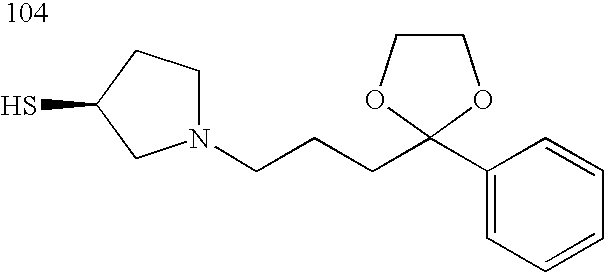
C1N(CCCC2(C3=CC=CC=C3)OCCO2)CC(S)C1
